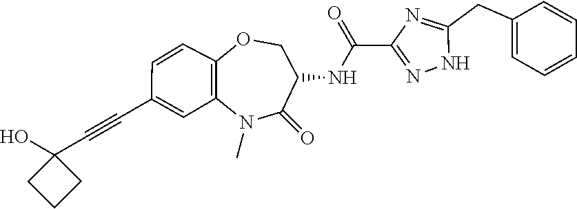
N1C(CC2=CC=CC=C2)=NC(C(NC2C(=O)N(C)C3=C(C=CC(C#CC4(O)CCC4)=C3)OC2)=O)=N1
